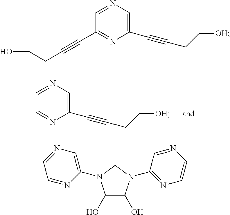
C1=NC=C(C#CCC[OH])N=C1.C1=NC=C(C#CCC[OH])N=C1C#CCCO.C1(O)C(O)N(C2=NC=CN=C2)CN1C1=CN=CC=N1
